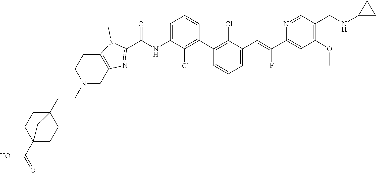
C1(C2=C(Cl)C(C=C(C3=CC(OC)=C(CNC4CC4)C=N3)F)=CC=C2)=C(Cl)C(NC(C2=NC3=C(N2C)CCN(CCC24CCC(C(O)=O)(CC2)C4)C3)=O)=CC=C1
